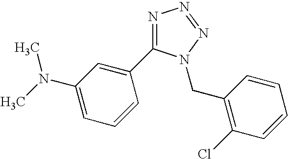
N1=C(C2=CC(N(C)C)=CC=C2)N(CC2=C(Cl)C=CC=C2)N=N1
